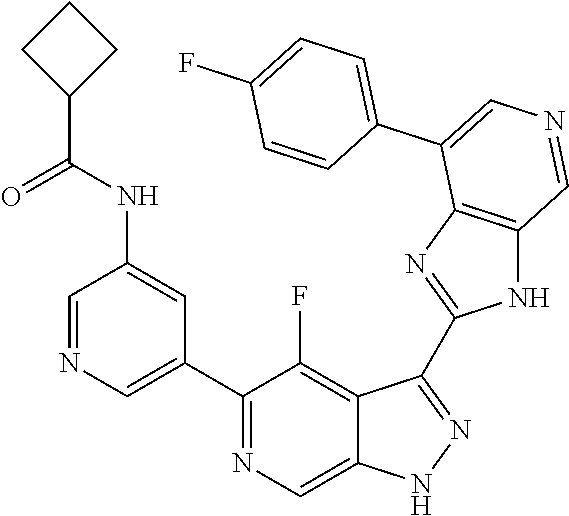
C1(C2=CN=CC(NC(=O)C3CCC3)=C2)=NC=C2C(=C1F)C(C1=NC3=C(N1)C=NC=C3C1=CC=C(F)C=C1)=NN2
